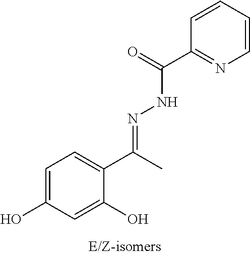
C1=C(O)C=C(O)C(C(=NNC(C2=NC=CC=C2)=O)C)=C1
